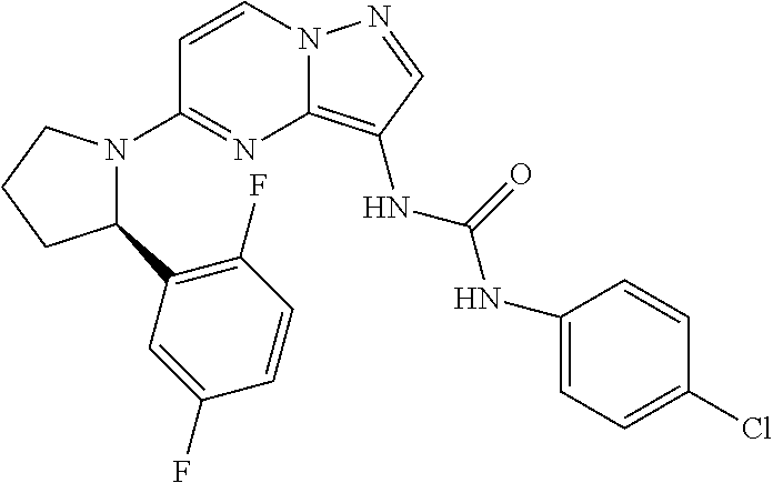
C1=CN2C(=C(NC(NC3=CC=C(Cl)C=C3)=O)C=N2)N=C1N1C(C2=C(F)C=CC(F)=C2)CCC1
